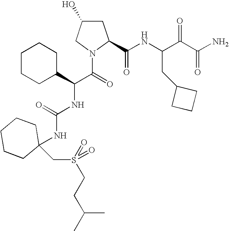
C1C(O)CN(C(=O)C(NC(NC2(CS(=O)(CCC(C)C)=O)CCCCC2)=O)C2CCCCC2)C1C(NC(C(C(N)=O)=O)CC1CCC1)=O
